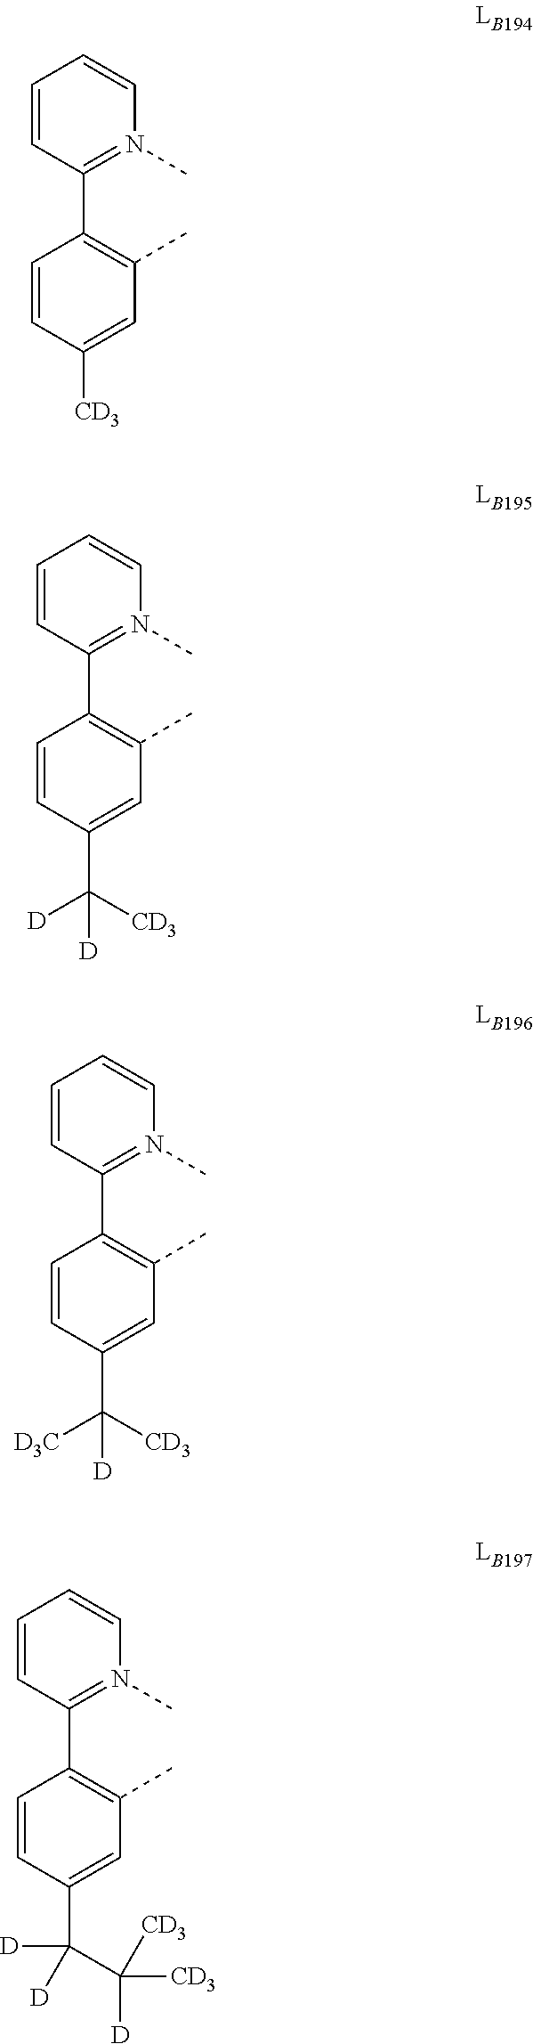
C1=CC(C2=C(C)C=C([CD3])C=C2)=N(C)C=C1.C1=CC(C2=C(C)C=C(C([CD3])([D])[D])C=C2)=N(C)C=C1.C1=CC(C2=C(C)C=C(C([CD3])([D3C])[D])C=C2)=N(C)C=C1.C1=CC(C2=C(C)C=C(C(C([CD3])([CD3])[D])([D])[D])C=C2)=N(C)C=C1
